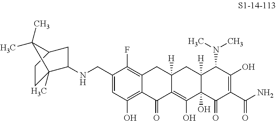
C1(CNC2C3(C)CCC(C2)C3(C)C)=CC(O)=C2C(=C1F)CC1([H])C(=C(O)C3(O)C([H])(C1)C(N(C)C)C(O)=C(C(N)=O)C3=O)C2=O
